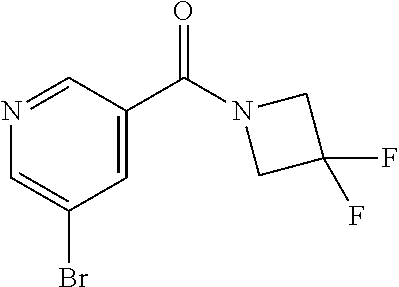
N1=CC(C(N2CC(F)(F)C2)=O)=CC(Br)=C1
